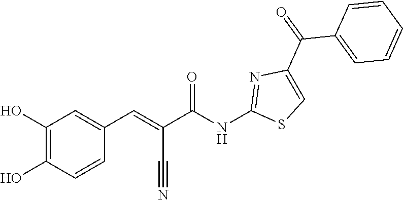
C1(C(=O)C2=CC=CC=C2)=CSC(NC(C(=CC2=CC(O)=C(O)C=C2)C#N)=O)=N1
